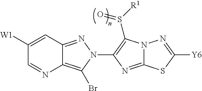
C12=C(Br)N(C3=C(S([R1])=O)N4C(=N3)SC([Y6])=N4)N=C1C=C([W1])C=N2
